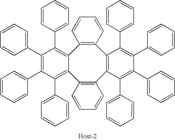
C12=C(C3=C(C4=C(C5=C(C6=CC=CC=C6)C(C6=CC=CC=C6)=C(C6=CC=CC=C6)C(C6=CC=CC=C6)=C15)C=CC=C4)C(C1=CC=CC=C1)=C(C1=CC=CC=C1)C(C1=CC=CC=C1)=C3C1=CC=CC=C1)C=CC=C2
